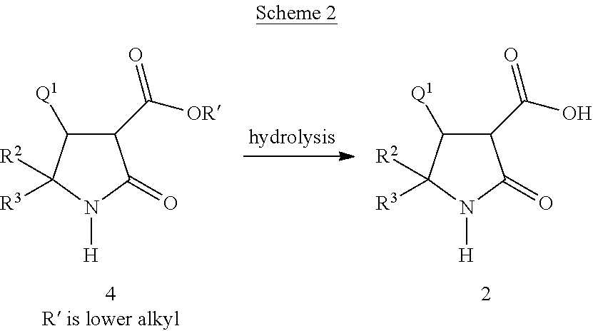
C1(C(O)=O)C([Q1])C([R2])([R3])N([H])C1=O.C1(C([OR])=O)C([Q1])C([R2])([R3])N([H])C1=O
